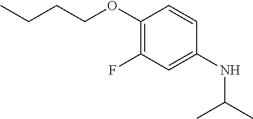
C1(OCCCC)=C(F)C=C(NC(C)C)C=C1
